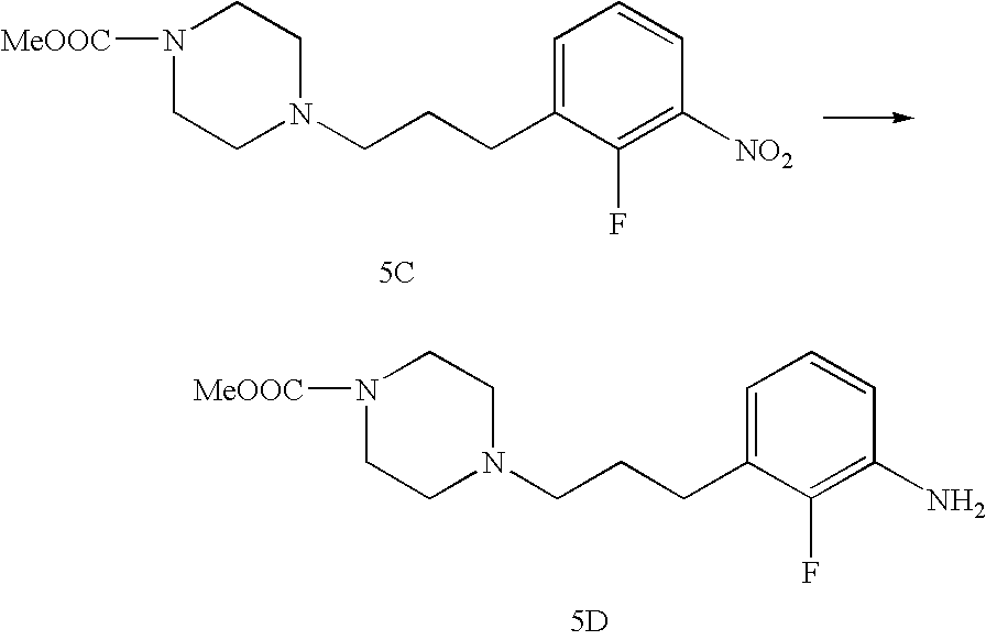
C1=C(CCCN2CCN([MeOOC])CC2)C(F)=C([NO2])C=C1.[5C].C1=C(CCCN2CCN([MeOOC])CC2)C(F)=C(N)C=C1.[5D]
